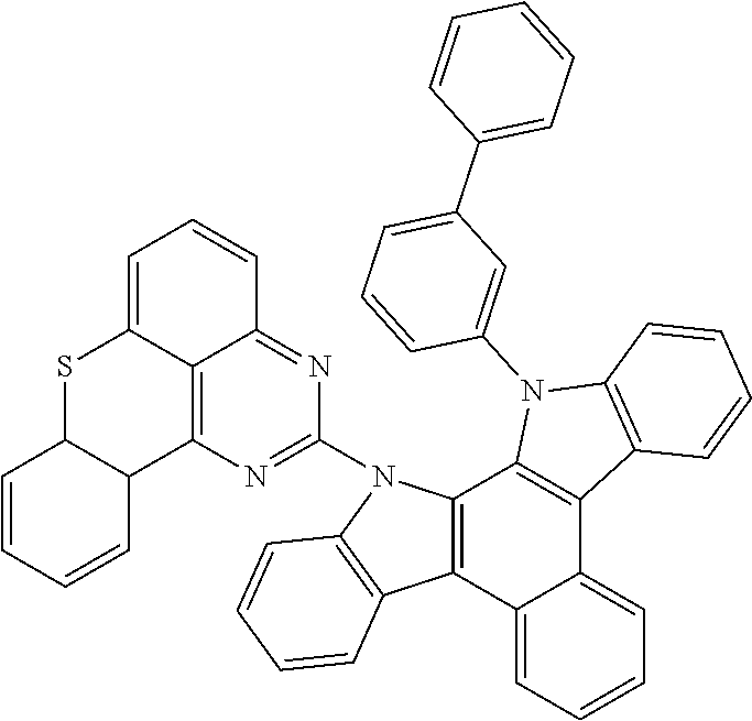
C1=CC=CC2C1SC1=CC=CC3=NC(N4C5=C(C6=CC=CC=C6C6=C5N(C5=CC(C7=CC=CC=C7)=CC=C5)C5=C6C=CC=C5)C5=C4C=CC=C5)=NC2=C13
